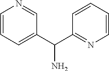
C1(C(C2=NC=CC=C2)N)=CC=CN=C1
